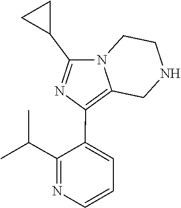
C1(C2=C3CNCCN3C(C3CC3)=N2)=CC=CN=C1C(C)C
